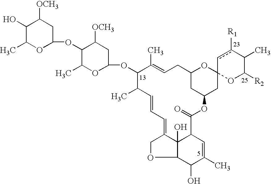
C1(O)C(C)=CC2C3(O)C1OCC3=CC=CC(C)C(OC1OC(C)C(OC3OC(C)C(O)C([OCH3])C3)C([OCH3])C1)C(C)=CCC1CC(CC3(O1)OC([R2])C(C)c([R1])c3)OC2=O
